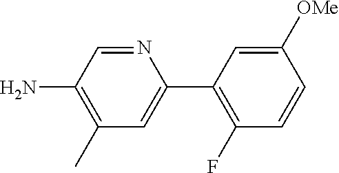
N1=CC(N)=C(C)C=C1C1=C(F)C=CC([OMe])=C1
